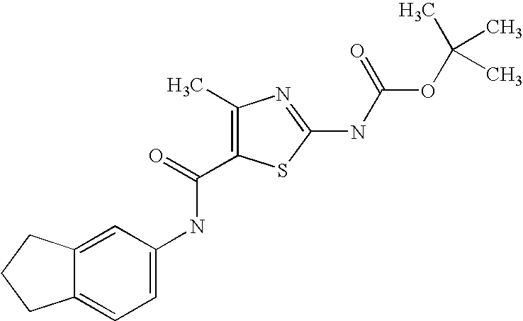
C12=CC=C(NC(=O)C3=C(C)N=C(NC(OC(C)(C)C)=O)S3)C=C1CCC2
